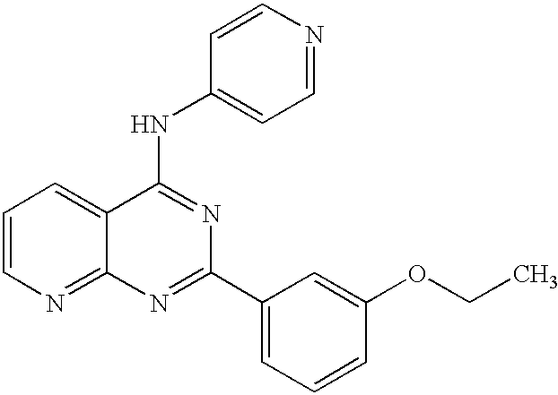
C1=CN=C2C(=C1)C(NC1=CC=NC=C1)=NC(C1=CC=CC(OCC)=C1)=N2
